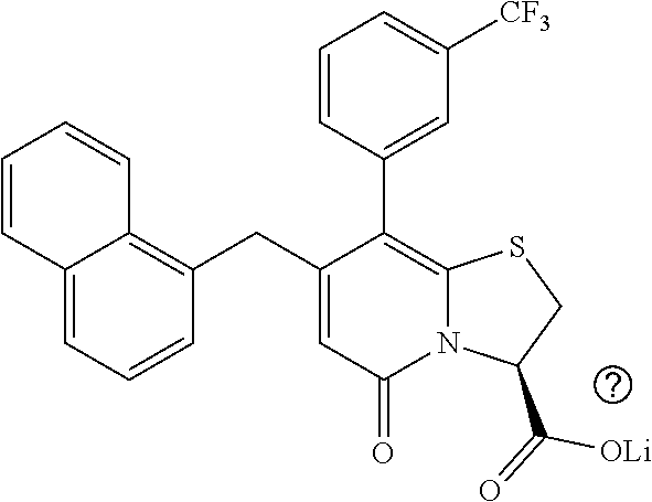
C12=CC=CC(CC3=CC(=O)N4C(=C3C3=CC([CF3])=CC=C3)SCC4C(=O)[OLi])=C1C=CC=C2
